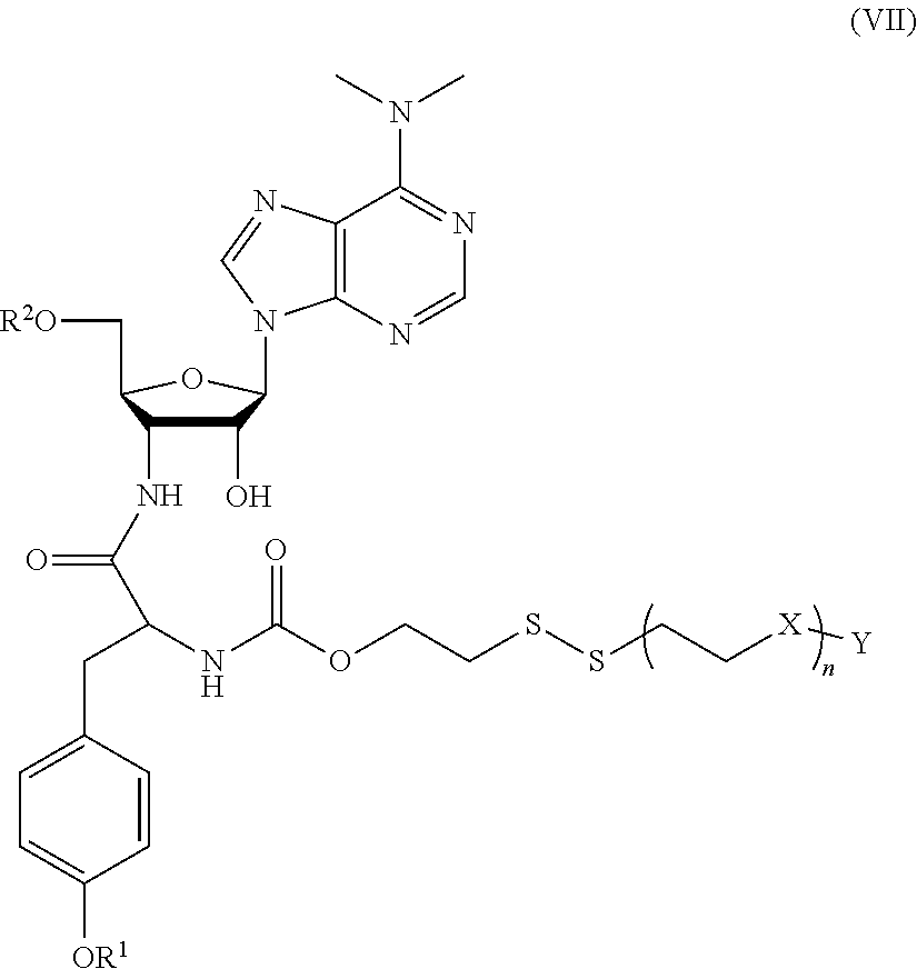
C1(O)C(NC(=O)C(NC(=O)OCCSSCC[X][Y])CC2=CC=C([OR1])C=C2)C(C[R2O])OC1N1C2=C(N=C1)C(N(C)C)=NC=N2
